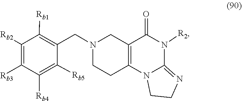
C1CN2C(=N1)N([R2])C(=O)C1=C2CCN(CC2=C([Rb1])C([Rb2])=C([Rb3])C([Rb4])=C2[Rb5])C1
